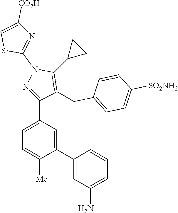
S1C=C([CO2H])N=C1N1C(C2CC2)=C(CC2=CC=C([SO2NH2])C=C2)C(C2=CC=C([Me])C(C3=CC(N)=CC=C3)=C2)=N1
